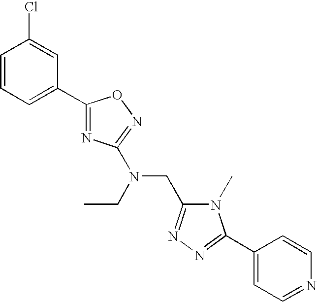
C1=CC=C(C2=NC(N(CC)CC3=NN=C(C4=CC=NC=C4)N3C)=NO2)C=C1Cl
